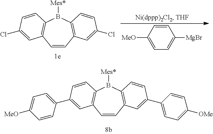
C1=CC2=C(B([Mes*])C3=C1C=C(Cl)C=C3)C=CC(Cl)=C2.C1=CC([MeO])=CC=C1[MgBr].C1=CC2=C(B([Mes*])C3=C1C=C(C1=CC=C([MeO])C=C1)C=C3)C=CC(C1=CC=C([OMe])C=C1)=C2
